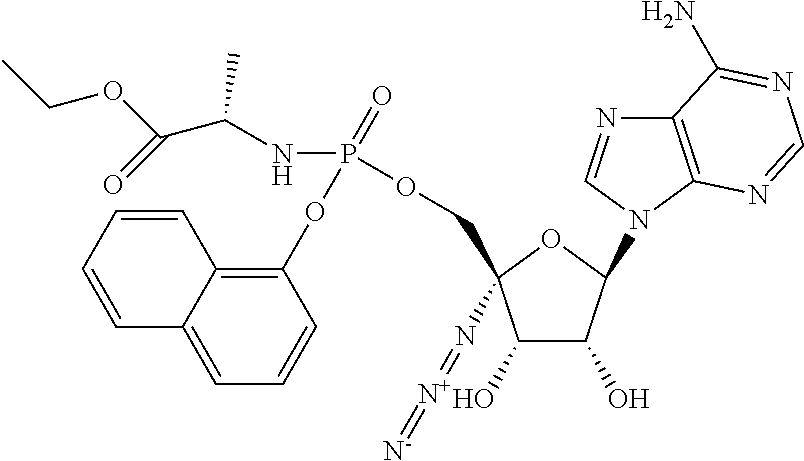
C1(O)C(O)C(N2C=NC3=C2N=CN=C3N)OC1(COP(OC1=C2C(=CC=C1)C=CC=C2)(=O)NC(C(=O)OCC)C)N=[N+]=[N-]
